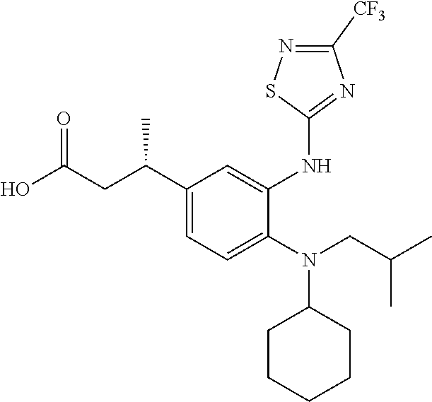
C1(C(CC(O)=O)C)=CC=C(N(CC(C)C)C2CCCCC2)C(NC2=NC([CF3])=NS2)=C1
